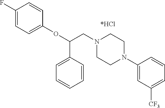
C1(F)=CC=C(OC(C2=CC=CC=C2)CN2CCN(C3=CC([CF3])=CC=C3)CC2)C=C1
